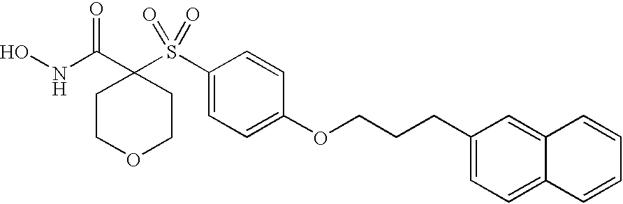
ONC(C1(S(C2=CC=C(OCCCC3=CC=C4C(=C3)C=CC=C4)C=C2)(=O)=O)CCOCC1)=O
